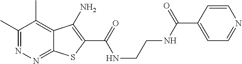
C1(C)=NN=C2C(=C1C)C(N)=C(C(=O)NCCNC(C1=CC=NC=C1)=O)S2
